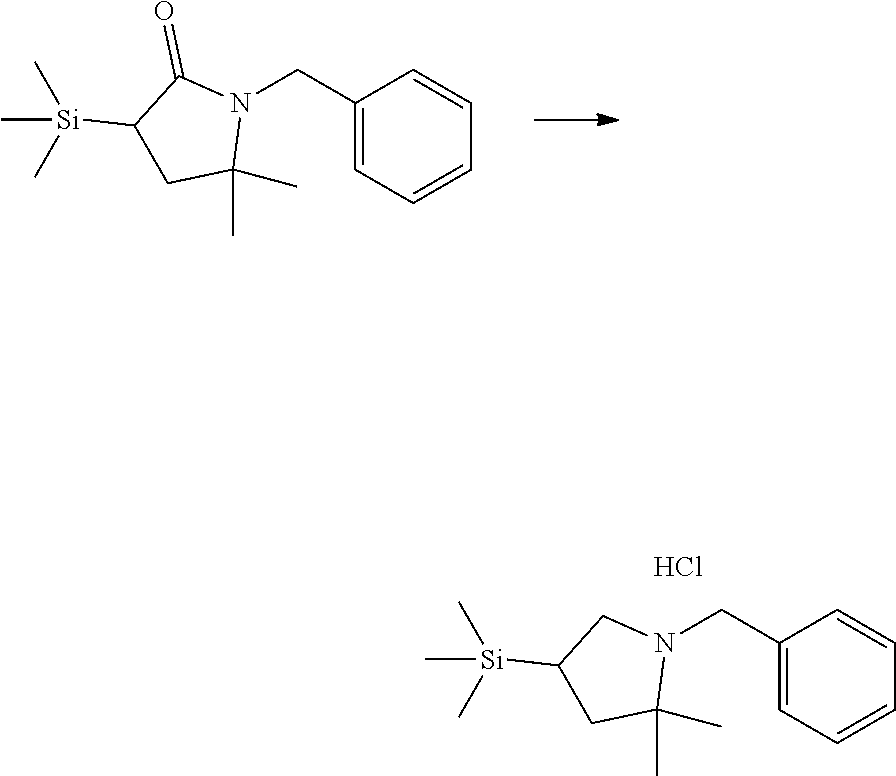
C1(CN2C(=O)C([Si](C)(C)C)CC2(C)C)=CC=CC=C1.C1(CN2CC([Si](C)(C)C)CC2(C)C)=CC=CC=C1.Cl
